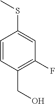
OCC1=C(F)C=C(SC)C=C1
